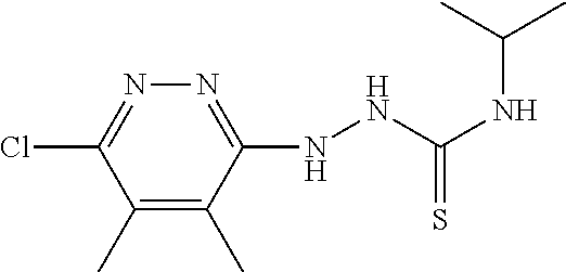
C1(C)=C(C)C(NNC(NC(C)C)=S)=NN=C1Cl
